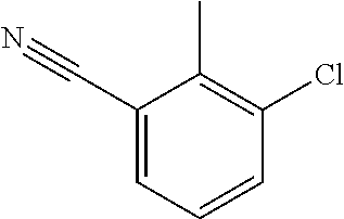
C1(C#N)=CC=CC(Cl)=C1C
